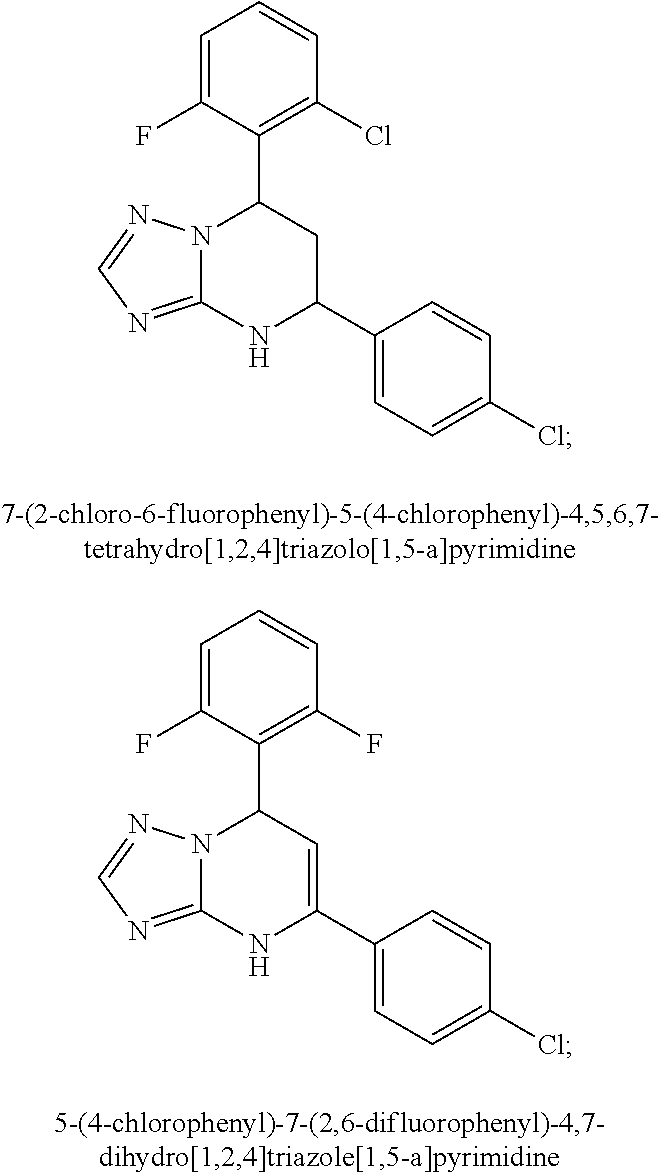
C1=C(F)C(C2N3C(=NC=N3)NC(C3=CC=C(Cl)C=C3)C2)=C(Cl)C=C1.C1=C(F)C(C2N3C(=NC=N3)NC(C3=CC=C(Cl)C=C3)=C2)=C(F)C=C1
